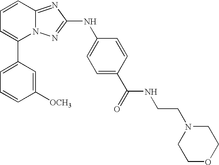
C1(C2=CC=CC3=NC(NC4=CC=C(C(NCCN5CCOCC5)=O)C=C4)=NN23)=CC=CC([OCH3])=C1
